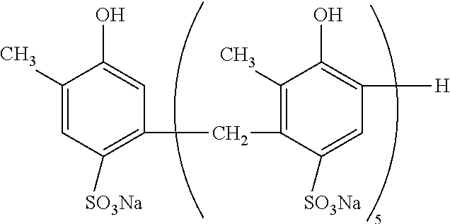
C1(C)=CC([SO3Na])=C(CC2=C(C)C(O)=C([H])C=C2[SO3Na])C=C1O
